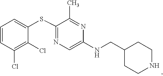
C1=C(NCC2CCNCC2)N=C(C)C(SC2=CC=CC(Cl)=C2Cl)=N1
